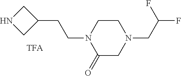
C1NCC1CCN1C(=O)CN(CC(F)F)CC1
